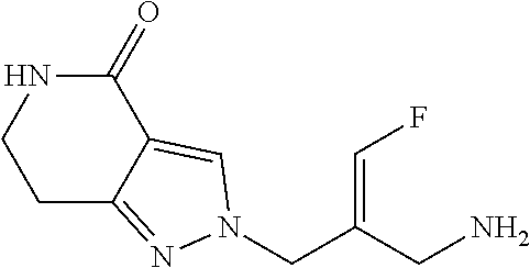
C(=C(CN1C=C2C(=N1)CCNC2=O)CN)F
